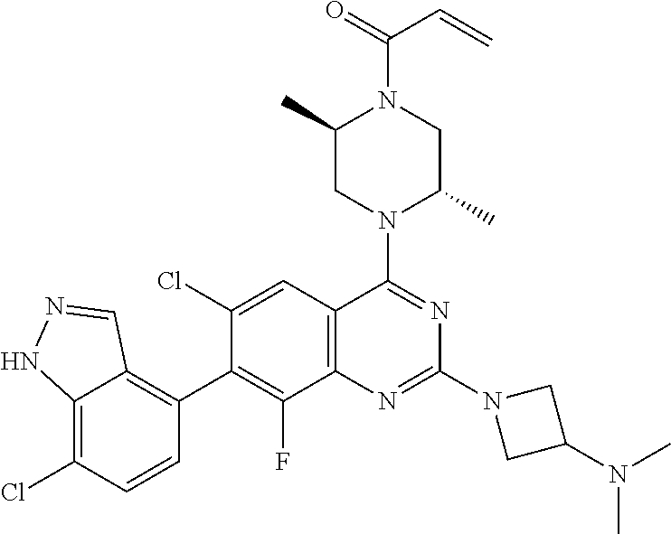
C12=C(C=C(Cl)C(C3=C4C(=C(Cl)C=C3)NN=C4)=C1F)C(N1C(C)CN(C(=O)C=C)C(C)C1)=NC(N1CC(N(C)C)C1)=N2
